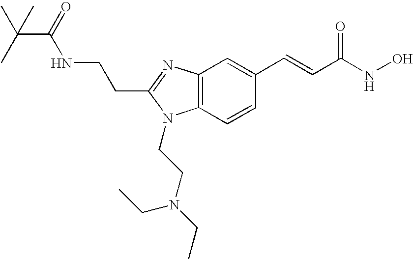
C12=C(N=C(CCNC(=O)C(C)(C)C)N1CCN(CC)CC)C=C(C=CC(=O)NO)C=C2
